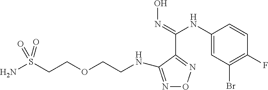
S(CCOCCNC1=NON=C1C(=NO)NC1=CC(Br)=C(F)C=C1)(N)(=O)=O
